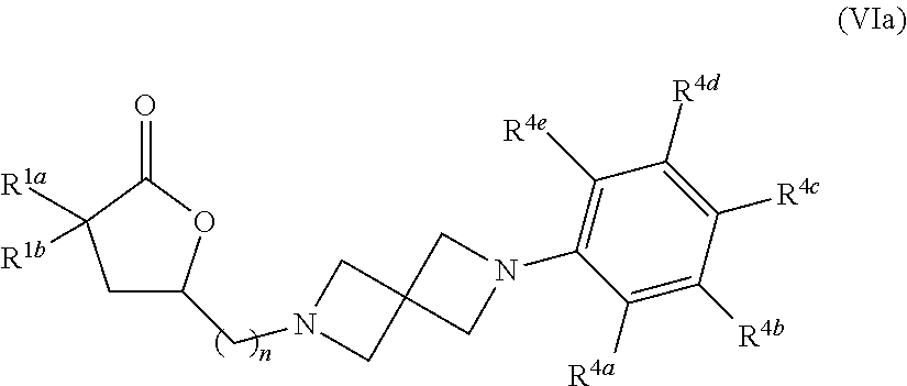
C1C(CN2CC3(C2)CN(C2=C([R4e])C([R4d])=C([R4c])C([R4b])=C2[R4a])C3)OC(=O)C1([R1a])[R1b]
